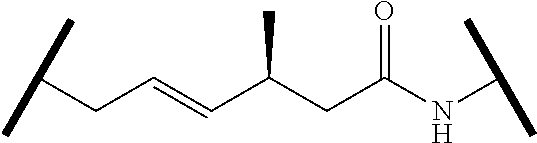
C(C=CC(CC(NC(C)C)=O)C)C(C)C
